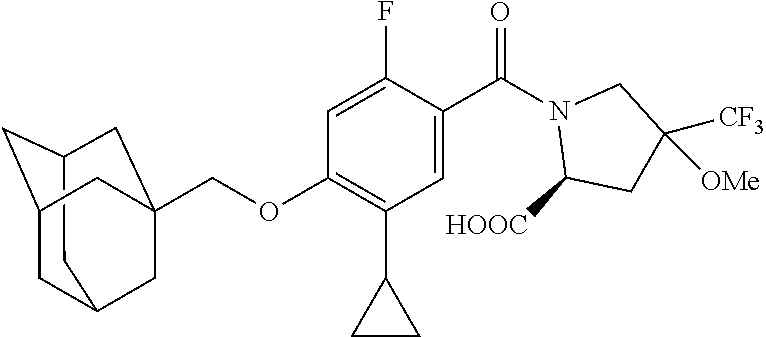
C12CC3CC(C1)CC(COC1=C(C4CC4)C=C(C(N4C([HOOC])CC([CF3])([OMe])C4)=O)C(F)=C1)(C3)C2
